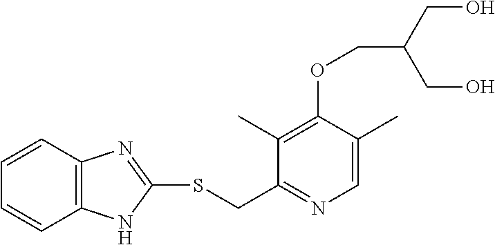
C1=C(C)C(OCC(CO)CO)=C(C)C(CSC2=NC3=C(C=CC=C3)N2)=N1
